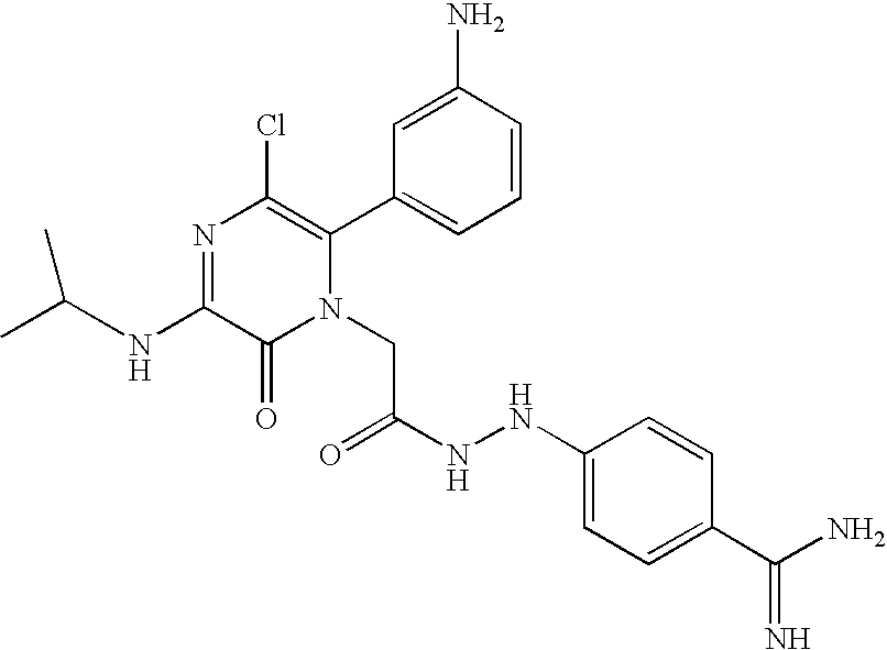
N(C1=NC(Cl)=C(C2=CC=CC(N)=C2)N(CC(NNC2=CC=C(C(N)=N)C=C2)=O)C1=O)C(C)C
